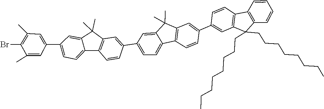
C1(C)=C(Br)C(C)=CC(C2=CC=C3C(=C2)C(C)(C)C2=C3C=CC(C3=CC=C4C5=C(C=C(C6=CC7=C(C=C6)C6=C(C7(CCCCCCCC)CCCCCCCC)C=CC=C6)C=C5)C(C)(C)C4=C3)=C2)=C1
